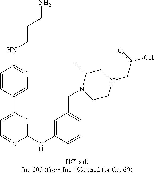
C1(NC2=CC(CN3CCN(CC(O)=O)CC3C)=CC=C2)=NC(C2=CN=C(NCCCN)C=C2)=CC=N1
